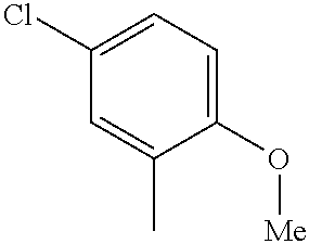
C1(Cl)=CC=C(O[Me])C(C)=C1
